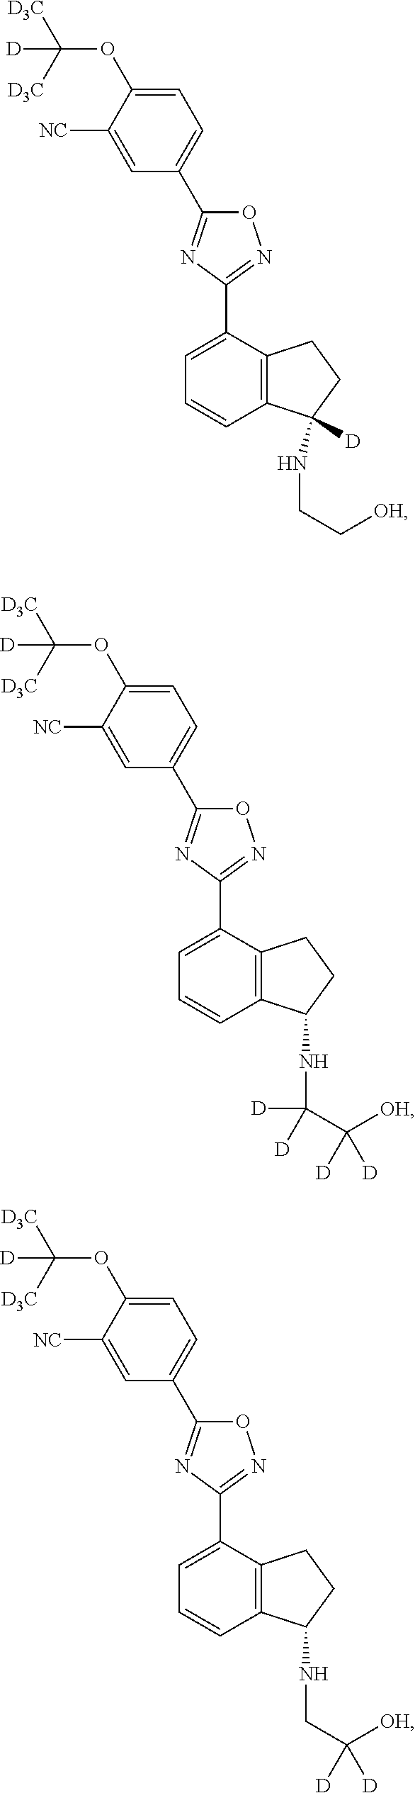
C1=C(OC([D3C])([D3C])[D])C([NC])=CC(C2=NC(C3=CC=CC4=C3CCC4(NCC[OH])[D])=NO2)=C1.C1=C(OC([D3C])([D3C])[D])C([NC])=CC(C2=NC(C3=CC=CC4=C3CCC4NC(C([OH])([D])[D])([D])[D])=NO2)=C1.C1=C(OC([D3C])([D3C])[D])C([NC])=CC(C2=NC(C3=CC=CC4=C3CCC4NCC([OH])([D])[D])=NO2)=C1
